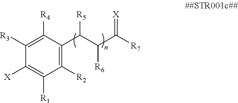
C1([R2])=C(C(C(C([R7])=[X])[R6])[R5])C([R4])=C([R3])C([X])=C1[R1]
